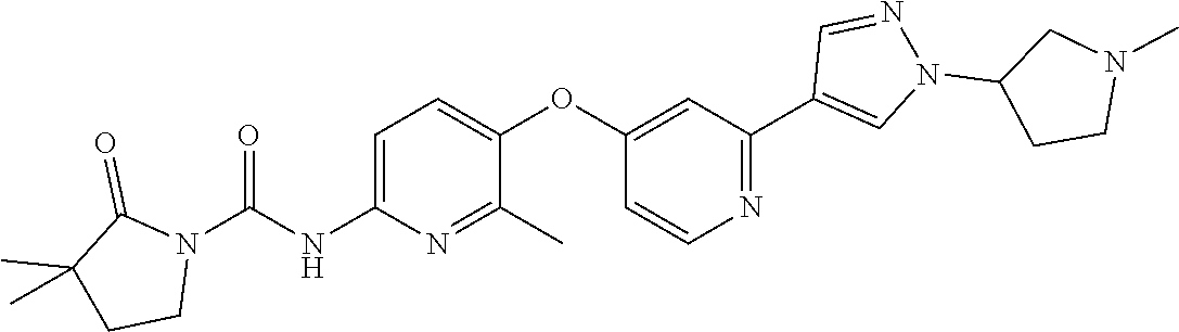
C1=C(NC(N2C(=O)C(C)(C)CC2)=O)N=C(C)C(OC2=CC(C3=CN(C4CCN(C)C4)N=C3)=NC=C2)=C1
